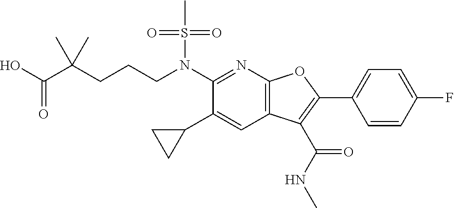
N(C1=NC2=C(C=C1C1CC1)C(C(NC)=O)=C(C1=CC=C(F)C=C1)O2)(S(C)(=O)=O)CCCC(C(O)=O)(C)C
